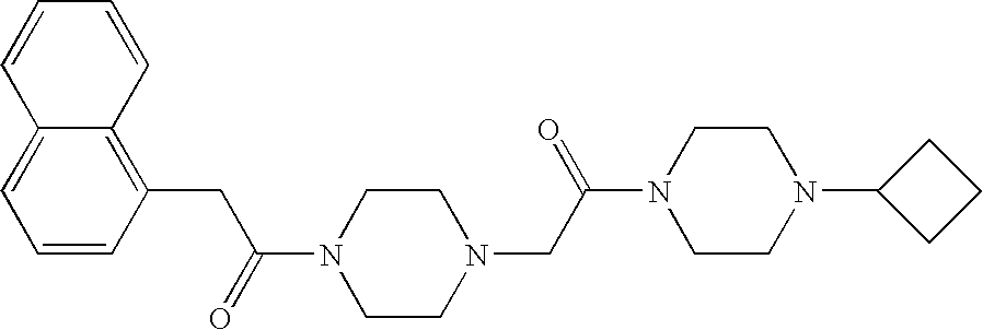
C(C(=O)N1CCN(CC(N2CCN(C3CCC3)CC2)=O)CC1)C1=C2C(=CC=C1)C=CC=C2
